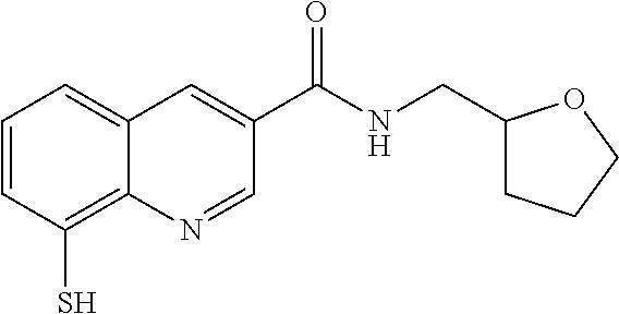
C1=CC(S)=C2C(=C1)C=C(C(NCC1CCCO1)=O)C=N2
